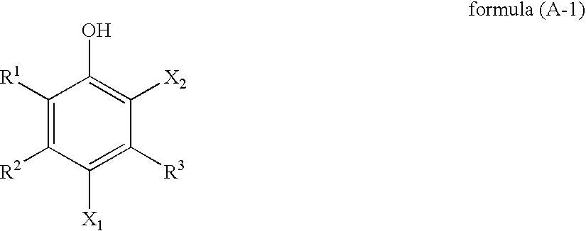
C1([R1])=C([R2])C([X1])=C([R3])C([X2])=C1O
